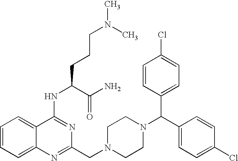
C1(NC(C(=O)N)CCCN(C)C)=NC(CN2CCN(C(C3=CC=C(Cl)C=C3)C3=CC=C(Cl)C=C3)CC2)=NC2=CC=CC=C12
